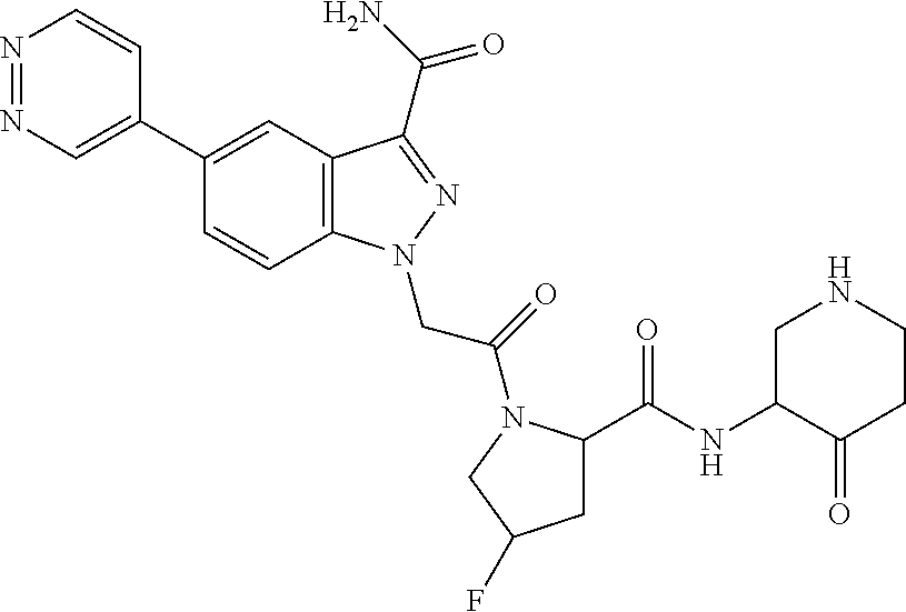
N1=NC=C(C2=CC3=C(C=C2)N(CC(=O)N2C(C(NC4C(=O)CCNC4)=O)CC(F)C2)N=C3C(N)=O)C=C1
